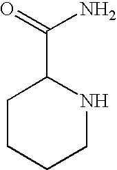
NC(C1CCCCN1)=O
